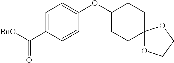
C1=C(C([BnO])=O)C=CC(OC2CCC3(CC2)OCCO3)=C1
